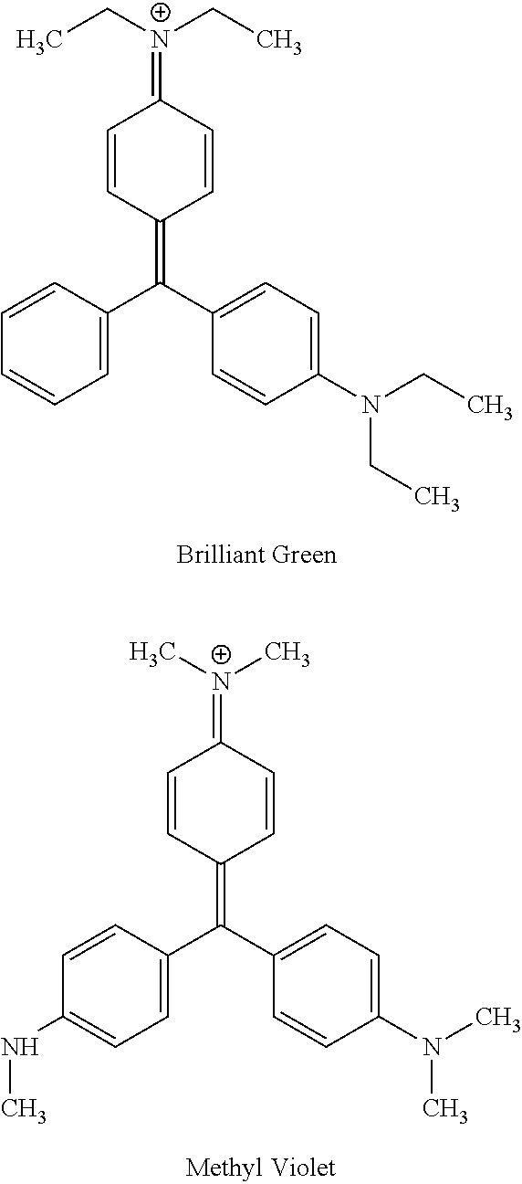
C1=CC(=C(C2=CC=C(N(CC)CC)C=C2)C2=CC=CC=C2)C=CC1=[N+](CC)CC.C1=CC(=C(C2=CC=C(N(C)C)C=C2)C2=CC=C(NC)C=C2)C=CC1=[N+](C)C
